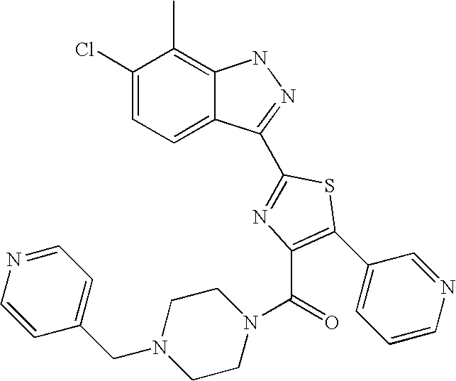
C1(Cl)=CC=C2C(=C1C)NN=C2C1=NC(C(N2CCN(CC3=CC=NC=C3)CC2)=O)=C(C2=CC=CN=C2)S1
